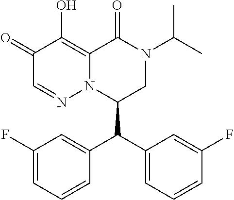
C1(=O)C=NN2C(=C1O)C(=O)N(C(C)C)CC2C(C1=CC=CC(F)=C1)C1=CC(F)=CC=C1
